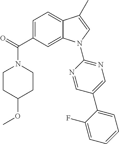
O=C(C1=CC=C2C(=C1)N(C1=NC=C(C3=CC=CC=C3F)C=N1)C=C2C)N1CCC(OC)CC1
